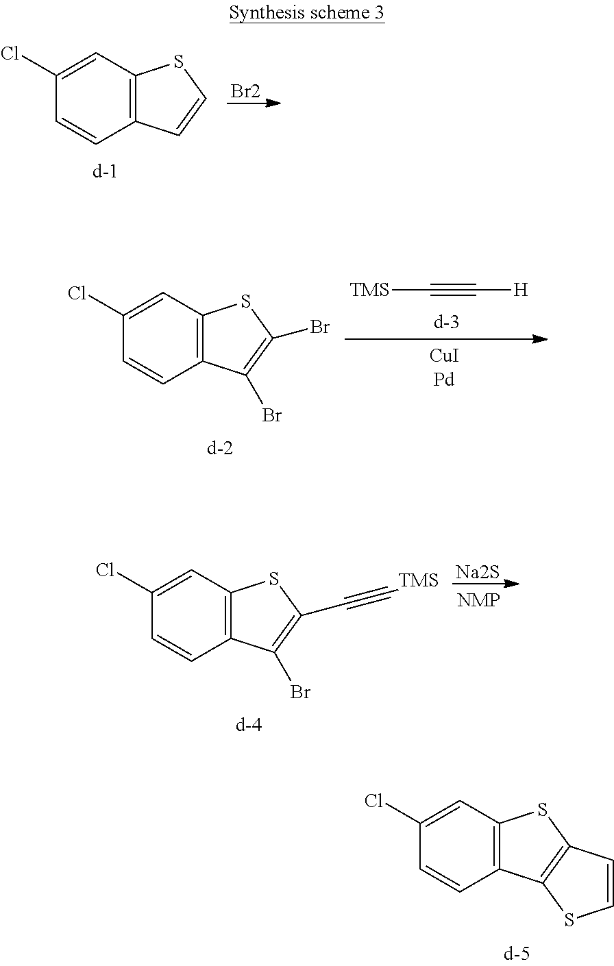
C1(Cl)=CC2=C(C=C1)C1=C(S2)C=CS1.C1(Cl)=CC2=C(C=C1)C=CS2.[Br2].C1(Cl)=CC2=C(C=C1)C(Br)=C(Br)S2.[TMS]C#C[H].C1(Cl)=CC2=C(C=C1)C(Br)=C(C#C[TMS])S2.[Na2S]
